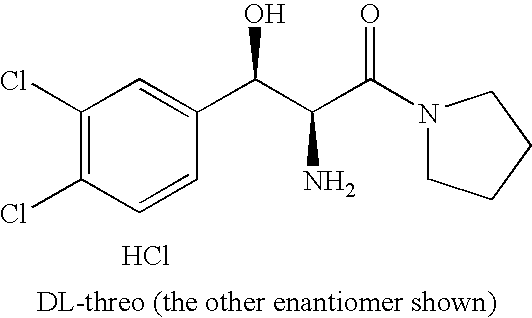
C1(Cl)=C(Cl)C=CC(C(C(C(N2CCCC2)=O)N)O)=C1.Cl
